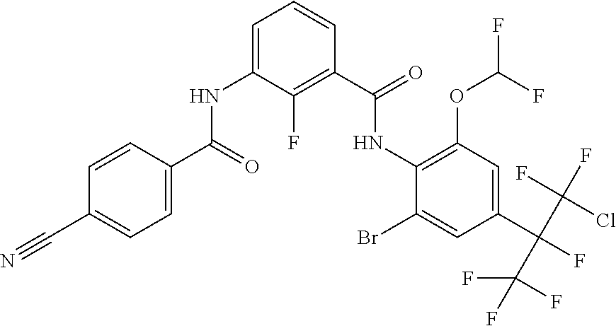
C1=CC(C(NC2=CC=CC(C(NC3=C(OC(F)F)C=C(C(F)(C(F)(Cl)F)C(F)(F)F)C=C3Br)=O)=C2F)=O)=CC=C1C#N
